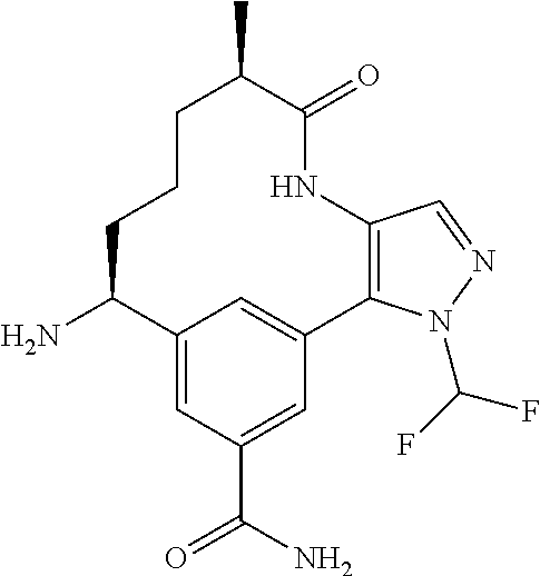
C12=C(C3=CC(=CC(C(N)=O)=C3)C(N)CCCC(C)C(=O)N1)N(C(F)F)N=C2
